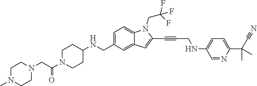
C1=C(CNC2CCN(C(CN3CCN(C)CC3)=O)CC2)C=C2C(=C1)N(CC(F)(F)F)C(C#CCNC1=CC=C(C(C#N)(C)C)N=C1)=C2
